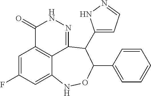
C1=C(F)C=C2C3=C1C(=O)NN=C3C(C1=CC=NN1)C(C1=CC=CC=C1)ON2
